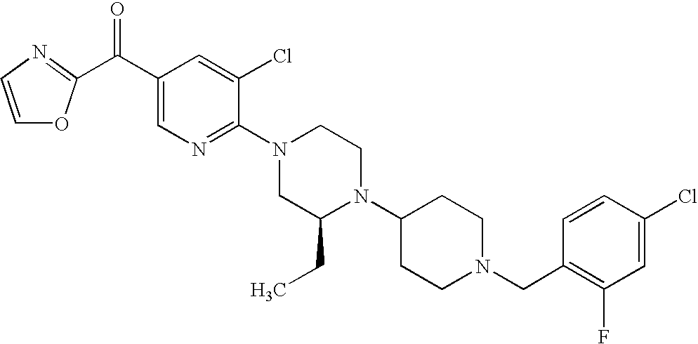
C1(Cl)=CC(F)=C(CN2CCC(N3C(CC)CN(C4=NC=C(C(=O)C5=NC=CO5)C=C4Cl)CC3)CC2)C=C1
